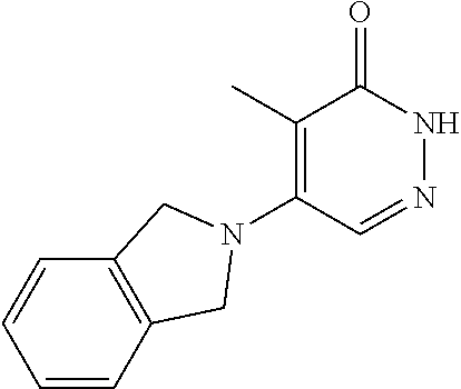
C1(C)=C(N2CC3=C(C=CC=C3)C2)C=NNC1=O
